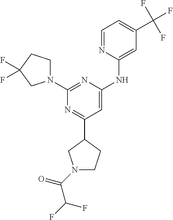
C1=NC(NC2=CC(C3CCN(C(=O)C(F)F)C3)=NC(N3CCC(F)(F)C3)=N2)=CC(C(F)(F)F)=C1
